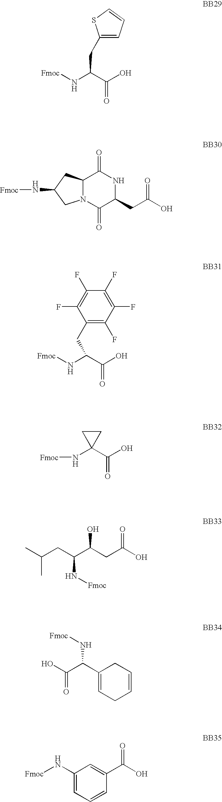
[Fmoc]NC(C(O)=O)CC1=CC=CS1.C12N(C(=O)C(CC(O)=O)NC1=O)CC(N[Fmoc])C2.C1(CC(N[Fmoc])C(O)=O)=C(F)C(F)=C(F)C(F)=C1F.N(C1(C(O)=O)CC1)[Fmoc].CC(CC(C(CC(O)=O)O)N[Fmoc])C.C1(C(C(O)=O)N[Fmoc])=CCC=CC1.C1(N[Fmoc])=CC=CC(C(O)=O)=C1
